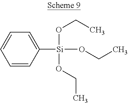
C1([Si](OCC)(OCC)OCC)=CC=CC=C1
